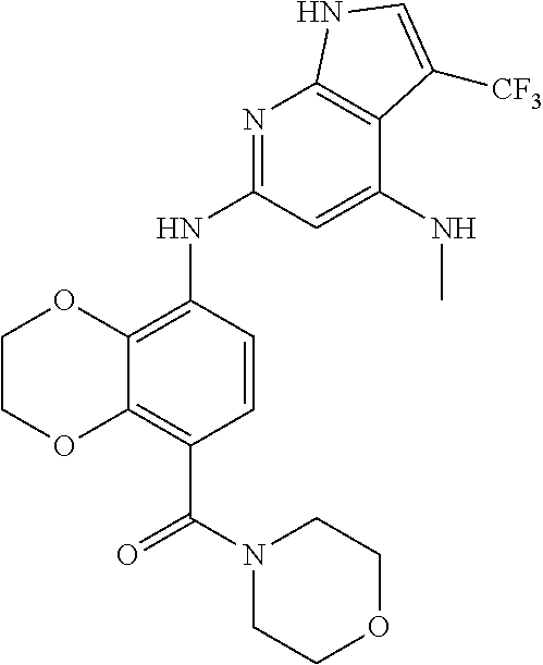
C1COC2=C(C(N3CCOCC3)=O)C=CC(NC3=NC4=C(C(NC)=C3)C([CF3])=CN4)=C2O1
